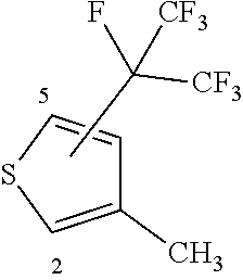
C1=CSC=C1C.CC([CF3])([CF3])F
